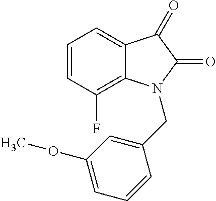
C12=CC=CC(F)=C1N(CC1=CC(OC)=CC=C1)C(=O)C2=O
